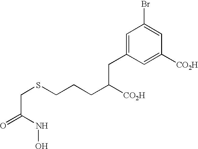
C(C(=O)NO)SCCCC([CO2H])CC1=CC(Br)=CC([CO2H])=C1
